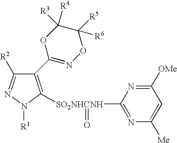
C1(C2=NOC([R6])([R5])C([R3])([R4])O2)=C([SO2NHCNH](C2=NC([Me])=CC([OMe])=N2)=O)N([R1])N=C1[R2]
